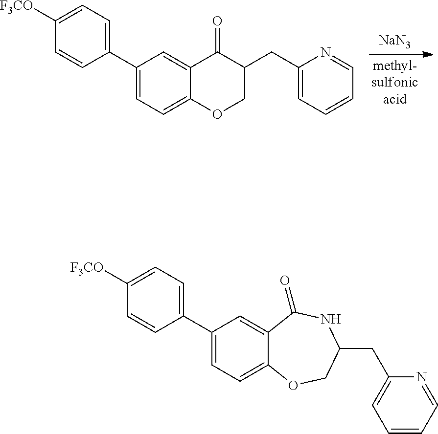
C1(C2=CC=C([F3CO])C=C2)=CC=C2C(=C1)C(=O)C(CC1=CC=CC=N1)CO2.[methyl-sulfonicacid].[NaN3].C1(C2=CC=C([F3CO])C=C2)=CC=C2C(=C1)C(=O)NC(CC1=CC=CC=N1)CO2
